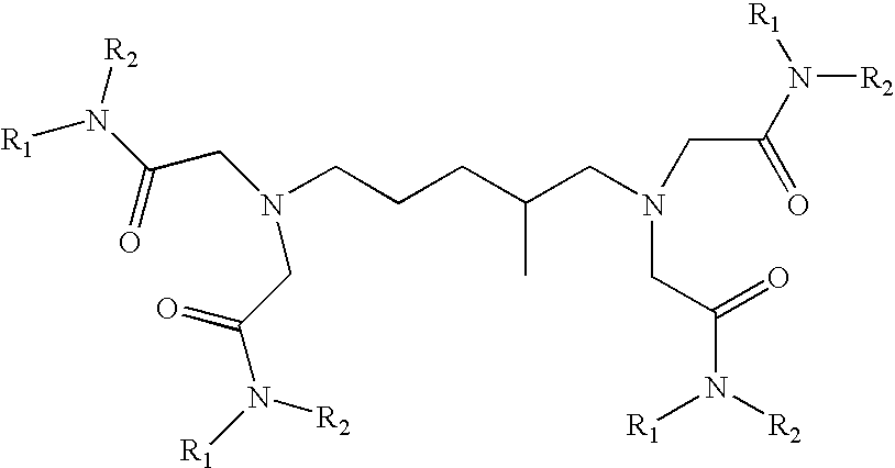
C(CCC(CN(CC(=O)N([R1])[R2])CC(N([R1])[R2])=O)C)N(CC(N([R1])[R2])=O)CC(N([R1])[R2])=O
